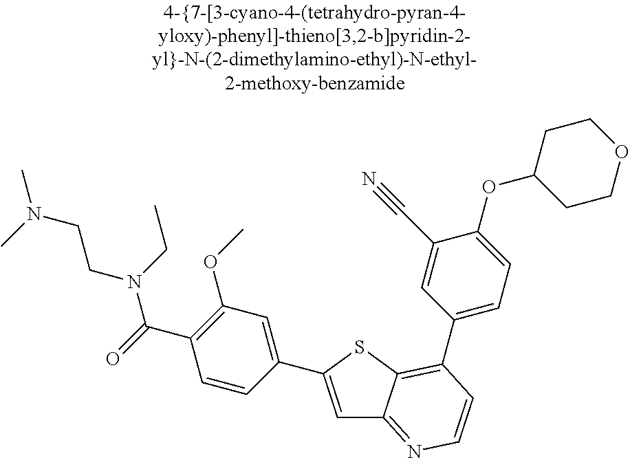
C1=C(C2=CC(OC)=C(C(=O)N(CCN(C)C)CC)C=C2)SC2=C(C3=CC=C(OC4CCOCC4)C(C#N)=C3)C=CN=C12
